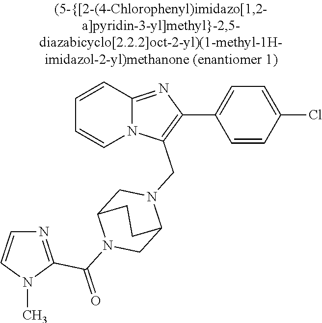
N12C(=NC(C3=CC=C(Cl)C=C3)=C1CN1CC3N(C(=O)C4=NC=CN4C)CC1CC3)C=CC=C2
